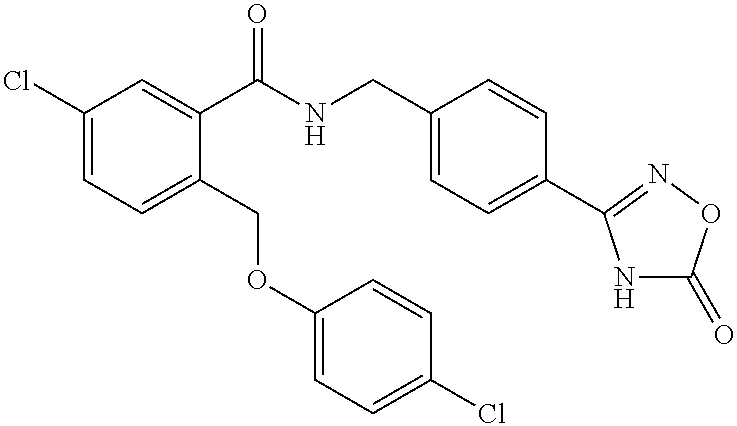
C1(Cl)=CC=C(COC2=CC=C(Cl)C=C2)C(C(NCC2=CC=C(C3=NOC(=O)N3)C=C2)=O)=C1
